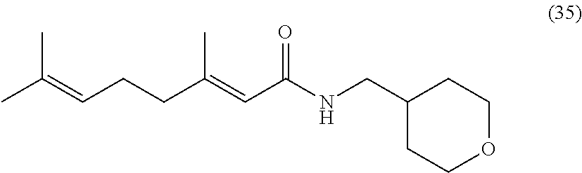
CC(=CCCC(=CC(NCC1CCOCC1)=O)C)C
